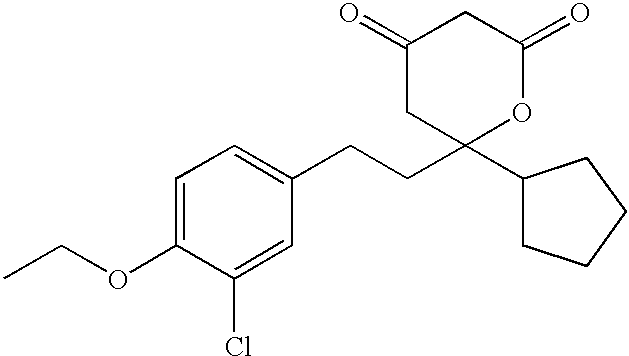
C1(=O)CC(C2CCCC2)(CCC2=CC=C(OCC)C(Cl)=C2)OC(=O)C1
